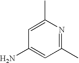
C1(C)=CC(N)=CC(C)=N1
